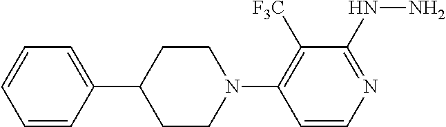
C1=CC(C2CCN(C3=C([F3C])C(NN)=NC=C3)CC2)=CC=C1
